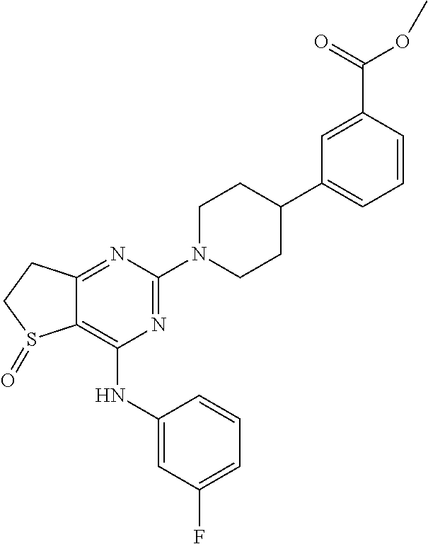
C12=NC(N3CCC(C4=CC=CC(C(=O)OC)=C4)CC3)=NC(NC3=CC(F)=CC=C3)=C1S(=O)CC2
